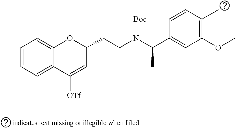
C1=CC=C2C(=C1)OC(CCN(C(C1=CC(OC)=C(C)C=C1)C)[Boc])C=C2[OTf]
